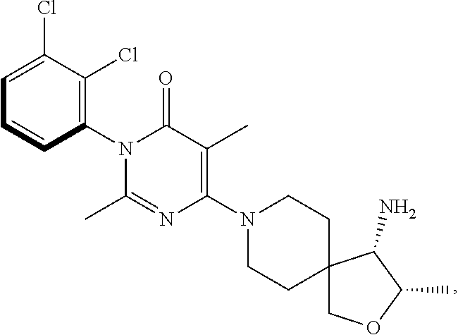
C1(N2C(C)=NC(N3CCC4(CC3)COC(C)C4N)=C(C)C2=O)=C(Cl)C(Cl)=CC=C1
